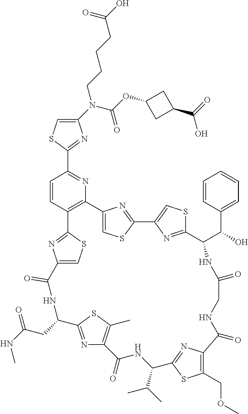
C1(N(C(OC2CC(C(O)=O)C2)=O)CCCCC(=O)O)=CSC(C2=NC3=C(C=C2)C2=NC(=CS2)C(=O)NC(CC(=O)NC)C2=NC(=C(C)S2)C(=O)NC(C(C)C)C2=NC(=C(COC)S2)C(=O)NCC(=O)NC(C(C2=CC=CC=C2)O)C2=NC(=CS2)C2=NC3=CS2)=N1
